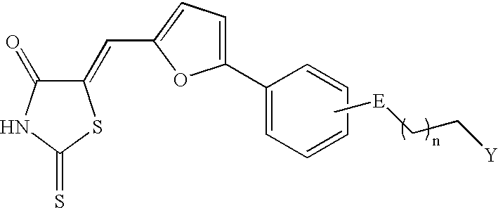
C1(=O)C(=CC2=CC=C(C3=CC=CC=C3)O2)SC(=S)N1.C[E]CC[Y]
